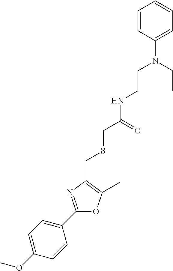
N(CCNC(CSCC1=C(C)OC(C2=CC=C(OC)C=C2)=N1)=O)(C1=CC=CC=C1)CC
